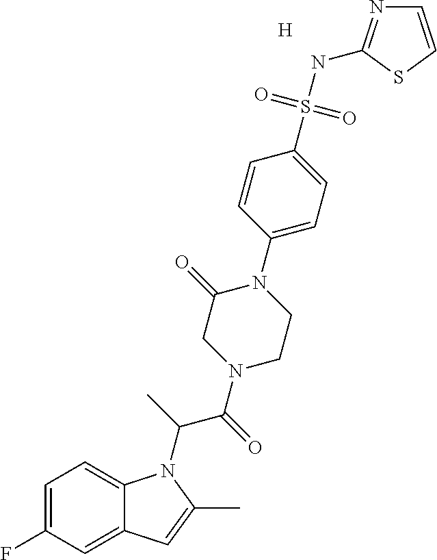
[H].C1=C(F)C=C2C(=C1)N(C(C(N1CCN(C3=CC=C(S(NC4=NC=CS4)(=O)=O)C=C3)C(=O)C1)=O)C)C(C)=C2
